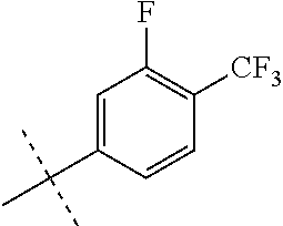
C1=CC([CF3])=C(F)C=C1C(C)(C)C
